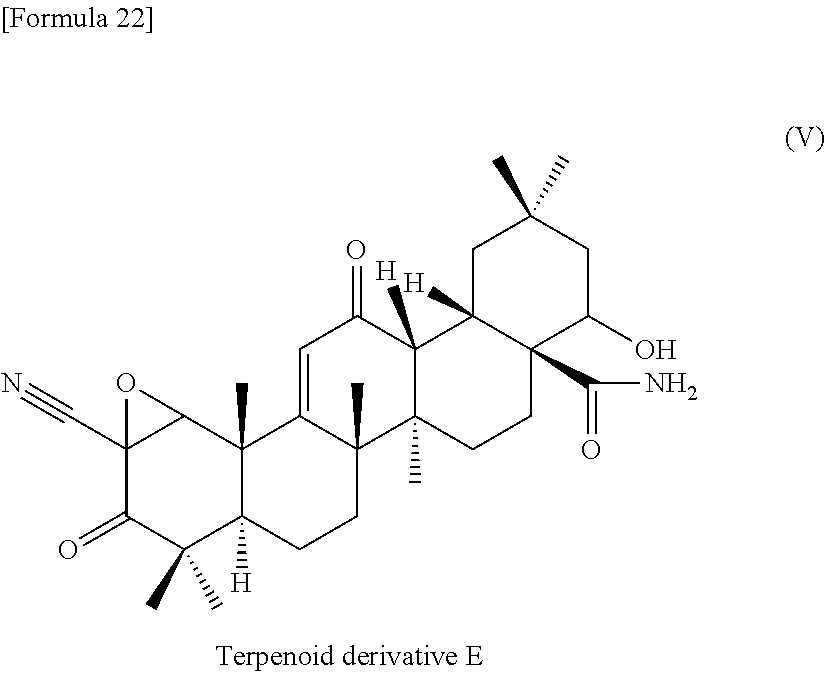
C12(C#N)C(=O)C(C)(C)C3([H])C(C)(C1O2)C1=CC(=O)C2([H])C(C)(C1(C)CC3)CCC1(C(=O)N)C2([H])CC(C)(C)CC1O
